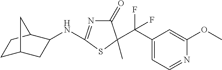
N(C1=NC(=O)C(C(C2=CC=NC(OC)=C2)(F)F)(C)S1)C1CC2CCC1C2
